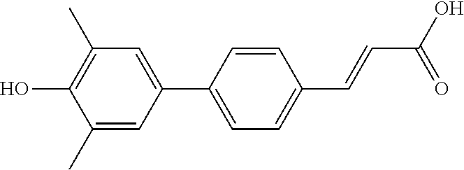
C1(C)=CC(C2=CC=C(C=CC(O)=O)C=C2)=CC(C)=C1O
